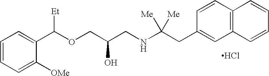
C1=CC=C([OMe])C(C(OCC(CNC(CC2=CC3=C(C=C2)C=CC=C3)([Me])[Me])O)[Et])=C1.Cl
